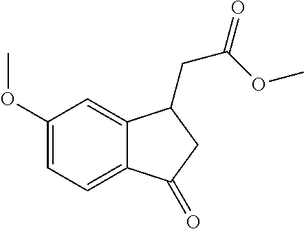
C1(OC)=CC=C2C(=C1)C(CC(OC)=O)CC2=O
